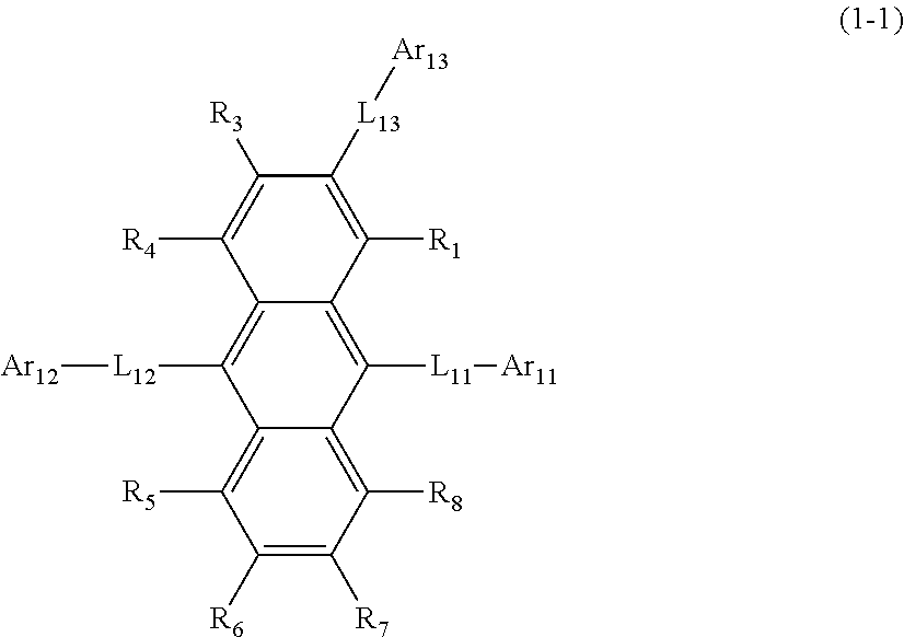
C1([L13][Ar13])=C([R1])C2=C([L11][Ar11])C3=C([R8])C([R7])=C([R6])C([R5])=C3C([L12][Ar12])=C2C([R4])=C1[R3]
